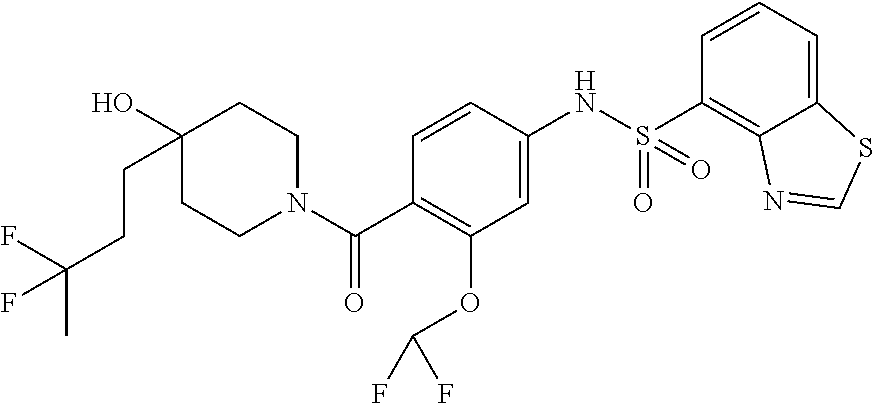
C1CN(C(C2=C(OC(F)F)C=C(NS(=O)(C3=C4C(=CC=C3)SC=N4)=O)C=C2)=O)CCC1(O)CCC(F)(C)F
